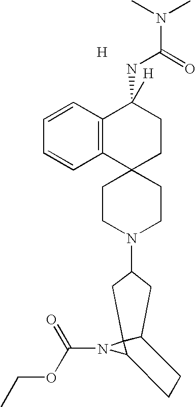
C12=C(C3(CCC1(NC(=O)N(C)C)[H])CCN(C1CC4C5(N(C(OCC)=O)C5CC4)C1)CC3)C=CC=C2.[H]
